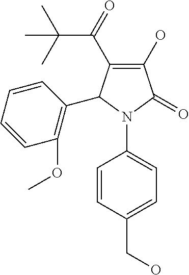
C1(O)=C(C(C(C)(C)C)=O)C(C2=C(OC)C=CC=C2)N(C2=CC=C(CO)C=C2)C1=O
